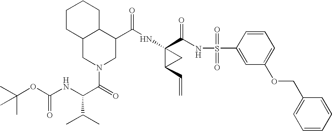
N(C1(C(NS(C2=CC(OCC3=CC=CC=C3)=CC=C2)(=O)=O)=O)C(C=C)C1)C(=O)C1C2C(CN(C(=O)C(NC(OC(C)(C)C)=O)C(C)C)C1)CCCC2
